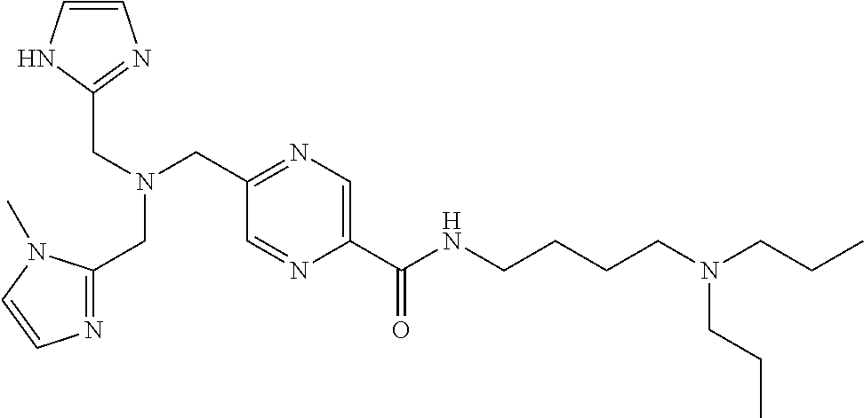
C(N(CC1=NC=C(C(NCCCCN(CCC)CCC)=O)N=C1)CC1=NC=CN1)C1=NC=CN1C
